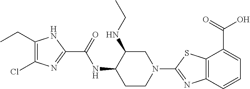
C1(CC)=C(Cl)N=C(C(=O)NC2CCN(C3=NC4=C(S3)C(C(=O)O)=CC=C4)CC2NCC)N1
